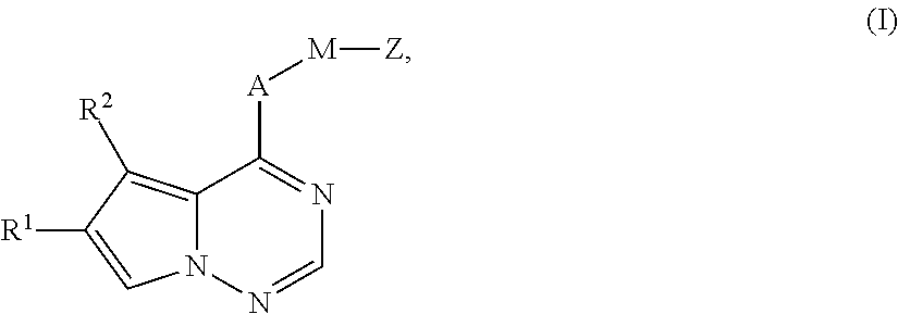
N12C(=C([R2])C([R1])=C1)C([A][M][Z])=NC=N2
